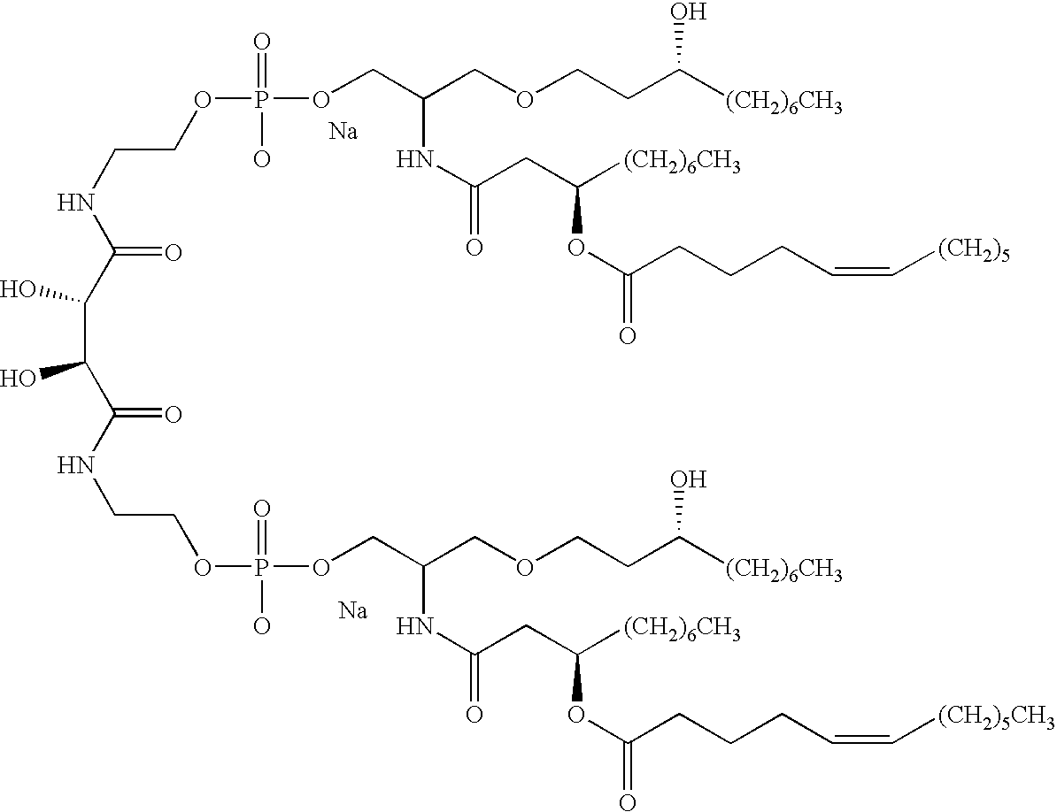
[Na].[Na].N(CCOP(OCC(COCCC([(CH2)6CH3])O)NC(=O)CC([(CH2)6CH3])OC(=O)CCCC=C[(CH2)5])(=O)O)C(=O)C(C(C(NCCOP(O)(=O)OCC(COCCC([(CH2)6CH3])O)NC(=O)CC([(CH2)6CH3])OC(=O)CCCC=C[(CH2)5CH3])=O)O)O
